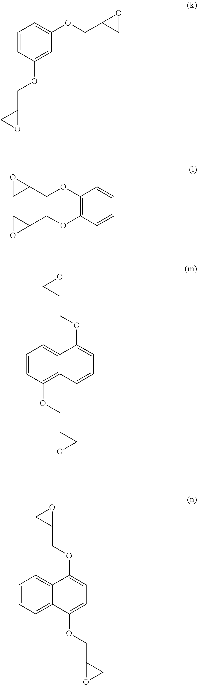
C1=CC(OCC2CO2)=CC(OCC2CO2)=C1.C1(OCC2CO2)=C(OCC2CO2)C=CC=C1.C1=CC(OCC2OC2)=C2C(=C1)C(OCC1OC1)=CC=C2.C1=CC=C2C(=C1)C(OCC1OC1)=CC=C2OCC1OC1
